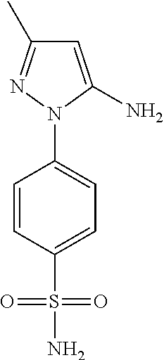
C1=CC(S(N)(=O)=O)=CC=C1N1C(N)=CC(C)=N1
